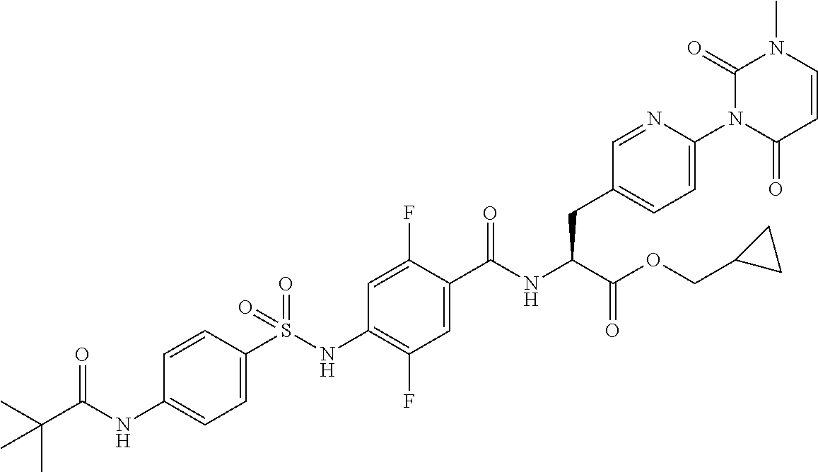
C1=C(S(NC2=C(F)C=C(C(NC(C(OCC3CC3)=O)CC3=CC=C(N4C(=O)C=CN(C)C4=O)N=C3)=O)C(F)=C2)(=O)=O)C=CC(NC(C(C)(C)C)=O)=C1
